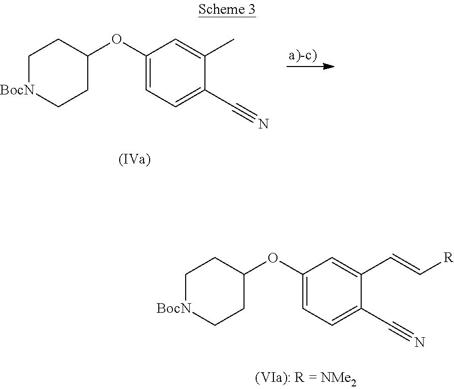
C1[BocN]CCC(OC2=CC=C(C#N)C(C)=C2)C1.C1[BocN]CCC(OC2=CC=C(C#N)C(C=C[R])=C2)C1
